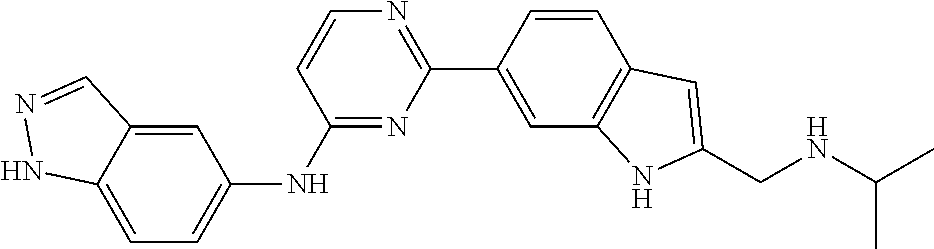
C1=CC(C2=NC=CC(NC3=CC=C4C(=C3)C=NN4)=N2)=CC2=C1C=C(CNC(C)C)N2
